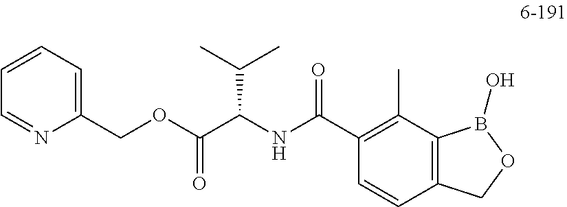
C1=CC=C(COC(C(NC(C2=C(C)C3=C(C=C2)COB3O)=O)C(C)C)=O)N=C1
